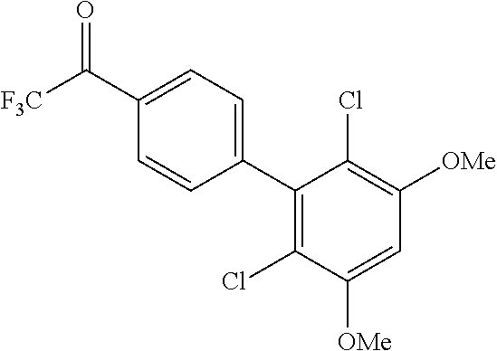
C1(C2=C(Cl)C([OMe])=CC([OMe])=C2Cl)=CC=C(C([F3C])=O)C=C1
